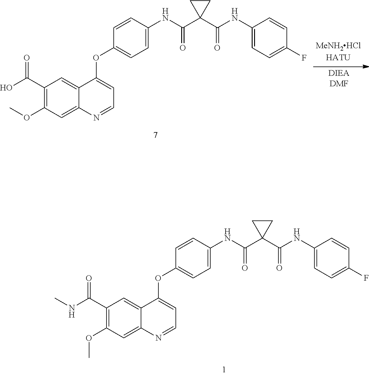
C1(C(=O)NC2=CC=C(F)C=C2)(C(=O)NC2=CC=C(OC3=CC=NC4=CC(OC)=C(C(NC)=O)C=C34)C=C2)CC1.C1(C(=O)NC2=CC=C(F)C=C2)(C(=O)NC2=CC=C(OC3=CC=NC4=CC(OC)=C(C(O)=O)C=C34)C=C2)CC1
